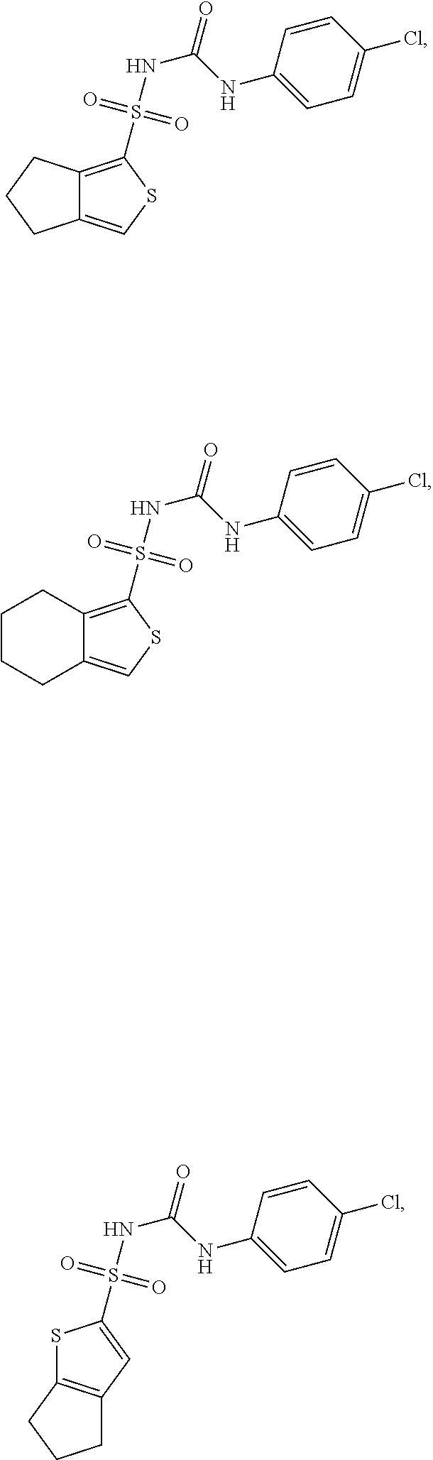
C12=C(S(NC(=O)NC3=CC=C(Cl)C=C3)(=O)=O)SC=C1CCC2.C12=C(S(NC(=O)NC3=CC=C(Cl)C=C3)(=O)=O)SC=C1CCCC2.S1C2=C(C=C1S(NC(=O)NC1=CC=C(Cl)C=C1)(=O)=O)CCC2
